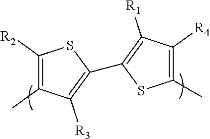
C1(C2=C([R1])C([R4])=C(C)S2)=C([R3])C(C)=C([R2])S1
